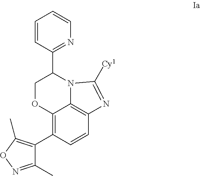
C1=CC(C2COC3=C(C4=C(C)ON=C4C)C=CC4=C3N2C([Cy1])=N4)=NC=C1
